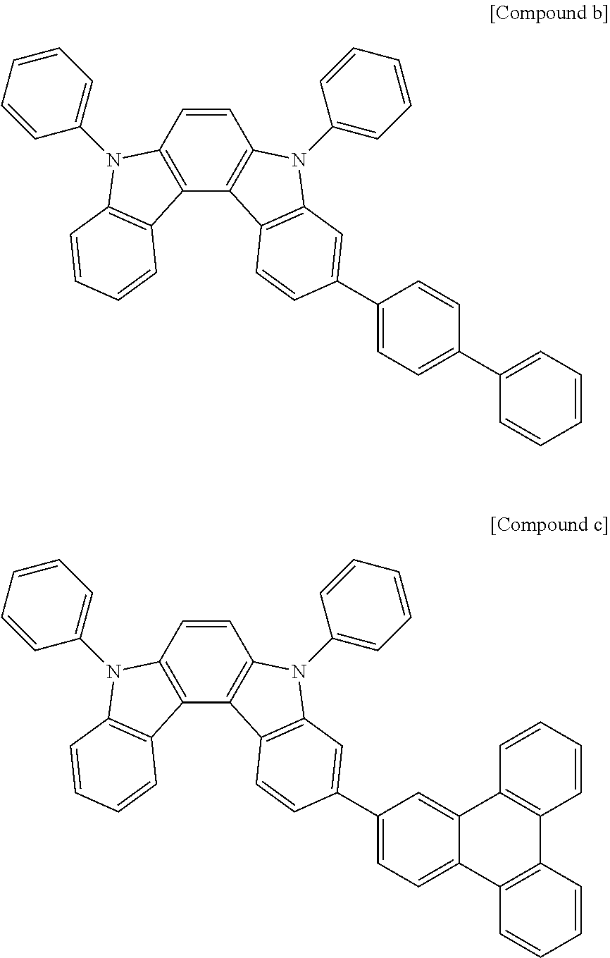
C1=CC2=C(C3=C1N(C1=CC=CC=C1)C1=C3C=CC(C3=CC=C(C4=CC=CC=C4)C=C3)=C1)C1=C(N2C2=CC=CC=C2)C=CC=C1.C1=CC2=C(C3=C1N(C1=CC=CC=C1)C1=C3C=CC(C3=CC=C4C(=C3)C3=C(C5=C4C=CC=C5)C=CC=C3)=C1)C1=C(N2C2=CC=CC=C2)C=CC=C1
